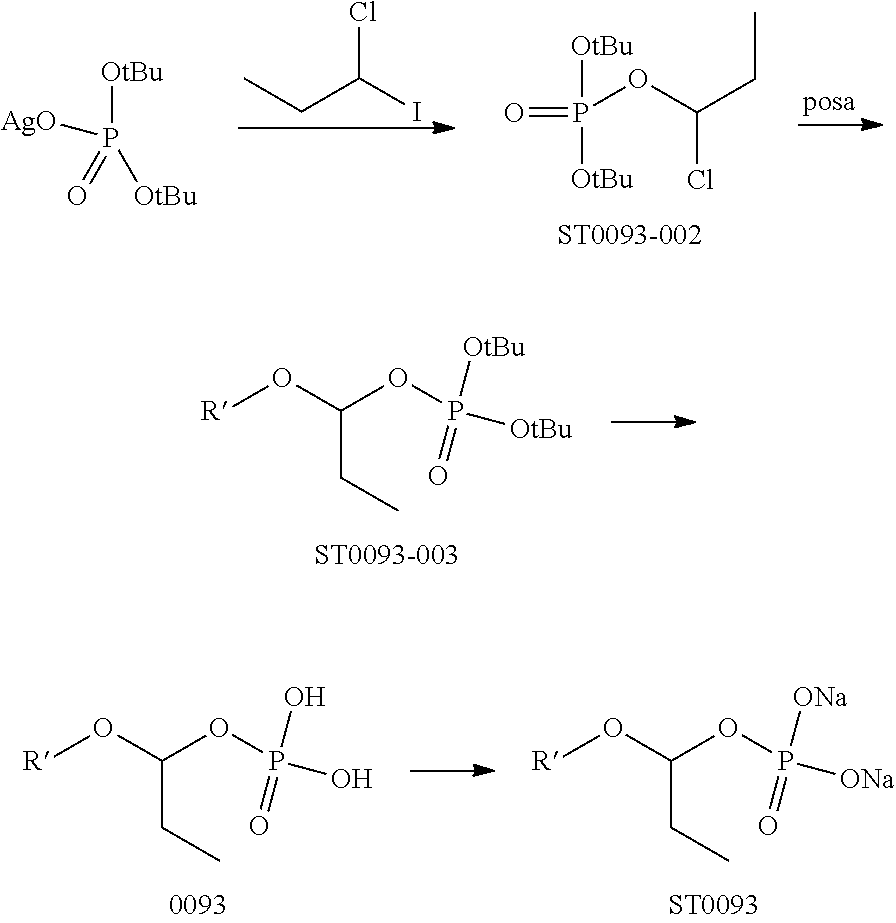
[OtBu]P(=O)([OtBu])OC(Cl)CC.[OtBu]P(=O)([OtBu])[AgO].CCC(I)Cl.[R]OC(CC)OP(=O)([OtBu])[OtBu].[R]OC(CC)OP(=O)(O)O.[R]OC(CC)OP(=O)([ONa])[ONa].[ST0093]
